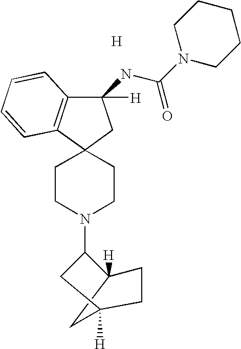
C12(CCN(C3CC4([H])CC3([H])CC4)CC1)CC([H])(NC(N1CCCCC1)=O)C1=C2C=CC=C1.[H]
